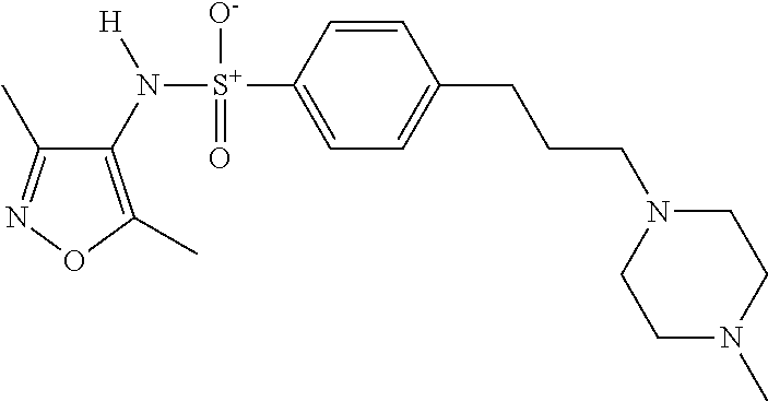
C1(C)=NOC(C)=C1N([S+](C1=CC=C(CCCN2CCN(C)CC2)C=C1)([O-])=O)[H]
